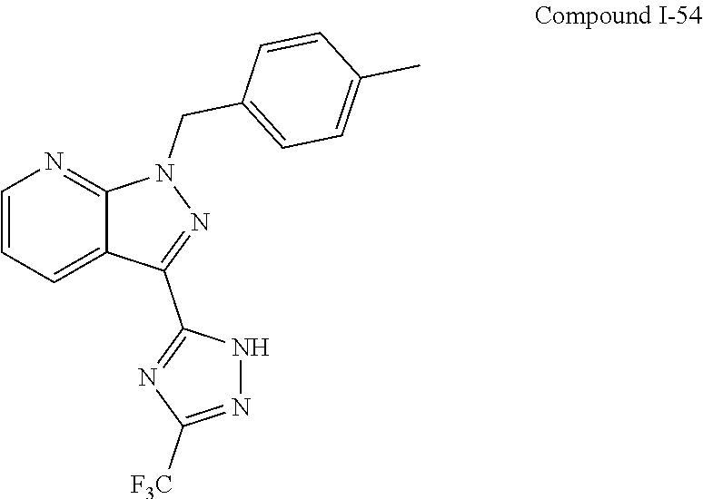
C1(CN2N=C(C3=NC([F3C])=NN3)C3=CC=CN=C23)=CC=C(C)C=C1
